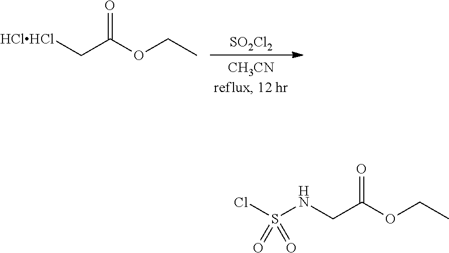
S(NCC(OCC)=O)(Cl)(=O)=O.[SO2Cl2].C(C(OCC)=O)[HClHCl]
